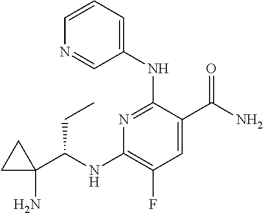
C1(NC(C2(N)CC2)CC)=C(F)C=C(C(N)=O)C(NC2=CC=CN=C2)=N1
